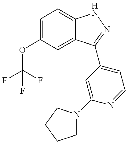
C1(OC(F)(F)F)=CC=C2C(=C1)C(C1=CC=NC(N3CCCC3)=C1)=NN2
